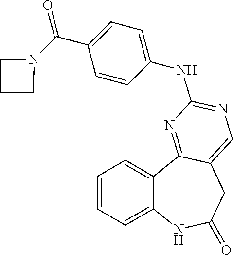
C1=CC=C2C(=C1)C1=NC(NC3=CC=C(C(=O)N4CCC4)C=C3)=NC=C1CC(=O)N2
